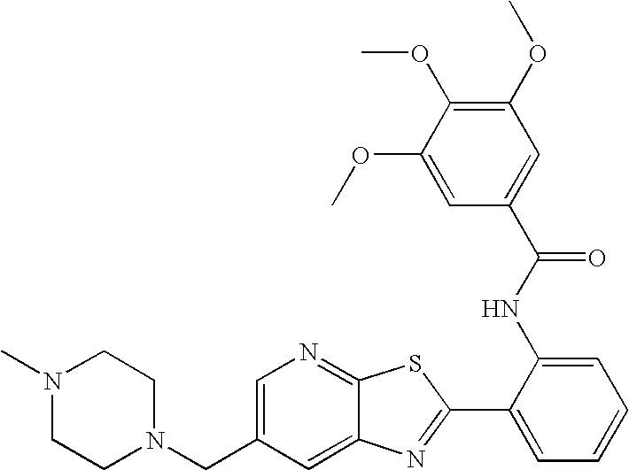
C12=CC(CN3CCN(C)CC3)=CN=C1SC(C1=CC=CC=C1NC(=O)C1=CC(OC)=C(OC)C(OC)=C1)=N2
